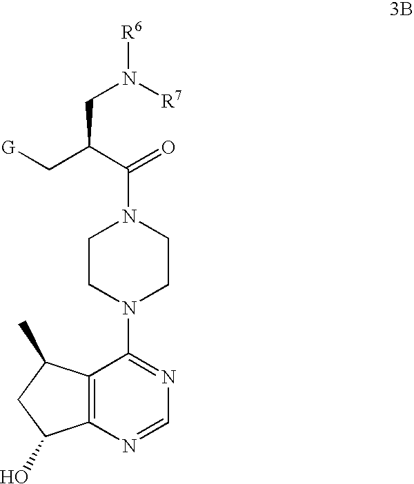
C12=C(N=CN=C1N1CCN(C(=O)C(CN([R7])[R6])C[G])CC1)C(O)CC2C
